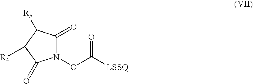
N1(OC([LSSQ])=O)C(=O)C([R5])C([R4])C1=O
